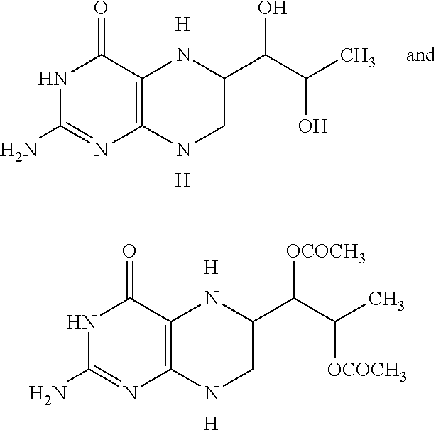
C12=C(C(=O)NC(N)=N1)NC(C(C(O)C)O)CN2.[H].[H].C12=C(C(=O)NC(N)=N1)NC(C(C([OCOCH3])C)[OCOCH3])CN2.[H].[H]
